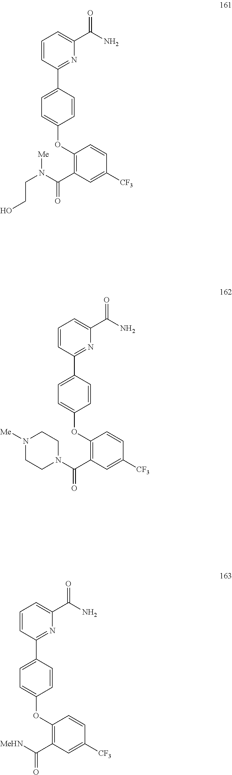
C1=CC(C2=CC=C(OC3=C(C(=O)[MeHN])C=C([CF3])C=C3)C=C2)=NC(C(N)=O)=C1.C1=CC(C2=CC=C(OC3=C(C(=O)N(CCO)[Me])C=C([CF3])C=C3)C=C2)=NC(C(N)=O)=C1.C1=CC(C2=CC=C(OC3=C(C(=O)N4CCN([Me])CC4)C=C([CF3])C=C3)C=C2)=NC(C(N)=O)=C1
